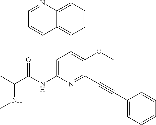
N(C(C)C(NC1=CC(C2=C3C(=CC=C2)N=CC=C3)=C(OC)C(C#CC2=CC=CC=C2)=N1)=O)C
